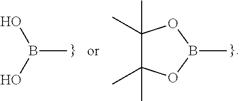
B(C)(O)O.C1(C)(C)C(C)(C)OB(C)O1
